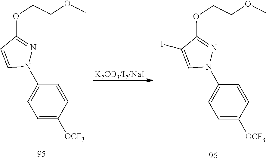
C1=C([OCF3])C=CC(N2N=C(OCCOC)C=C2)=C1.C1=C([OCF3])C=CC(N2N=C(OCCOC)C(I)=C2)=C1
